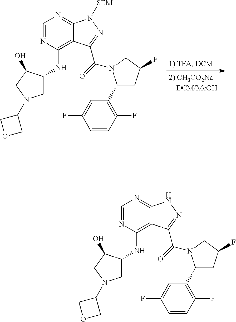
C1=NC(NC2CN(C3COC3)CC2O)=C2C(=N1)N([SEM])N=C2C(=O)N1C(C2=C(F)C=CC(F)=C2)CC(F)C1.C1=NC(NC2CN(C3COC3)CC2O)=C2C(=N1)NN=C2C(=O)N1C(C2=C(F)C=CC(F)=C2)CC(F)C1
